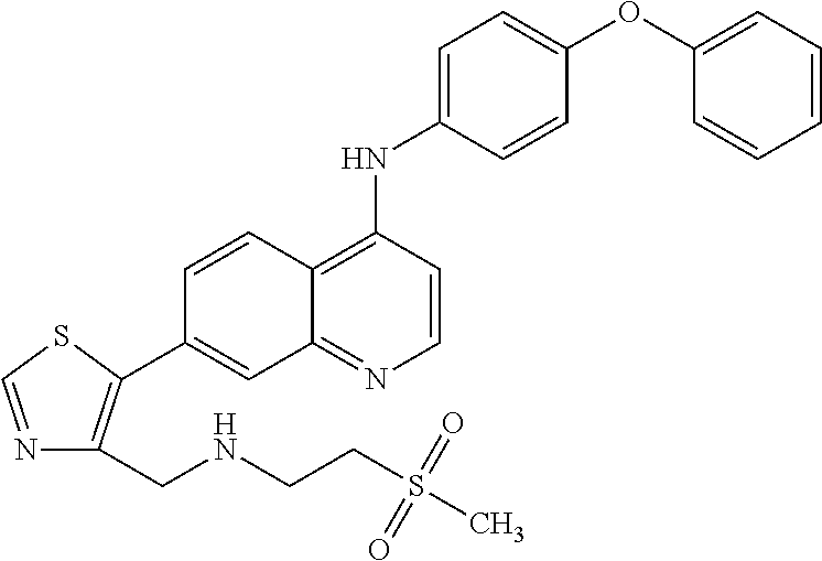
C1=CC2=C(NC3=CC=C(OC4=CC=CC=C4)C=C3)C=CN=C2C=C1C1=C(CNCCS(C)(=O)=O)N=CS1
